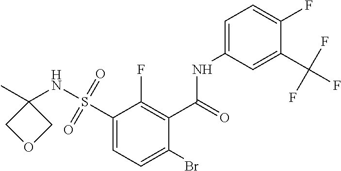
C1(S(=O)(=O)NC2(C)COC2)=CC=C(Br)C(C(=O)NC2=CC=C(F)C(C(F)(F)F)=C2)=C1F
